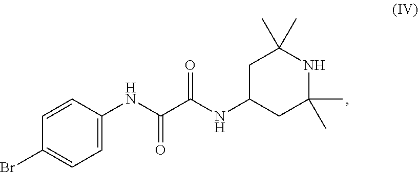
C1=CC(NC(C(=O)NC2CC(C)(C)NC(C)(C)C2)=O)=CC=C1Br
